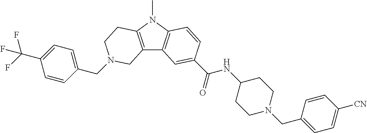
C1(CN2CCC3=C(C4=C(N3C)C=CC(C(=O)NC3CCN(CC5=CC=C([CN])C=C5)CC3)=C4)C2)=CC=C(C(F)(F)F)C=C1
